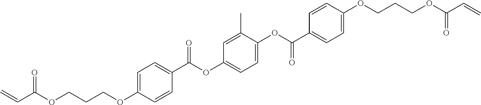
C1=C(OCCCOC(C=C)=O)C=CC(C(OC2=CC=C(OC(C3=CC=C(OCCCOC(C=C)=O)C=C3)=O)C(C)=C2)=O)=C1
